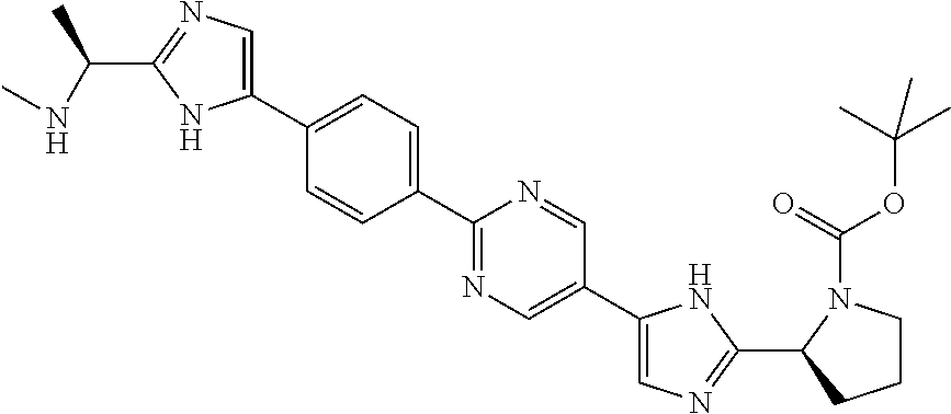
C1(C(C)NC)=NC=C(C2=CC=C(C3=NC=C(C4=CN=C(C5CCCN5C(=O)OC(C)(C)C)N4)C=N3)C=C2)N1
